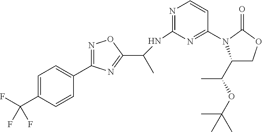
C1=C(C(F)(F)F)C=CC(C2=NOC(C(NC3=NC=CC(N4C(C(OC(C)(C)C)C)COC4=O)=N3)C)=N2)=C1
